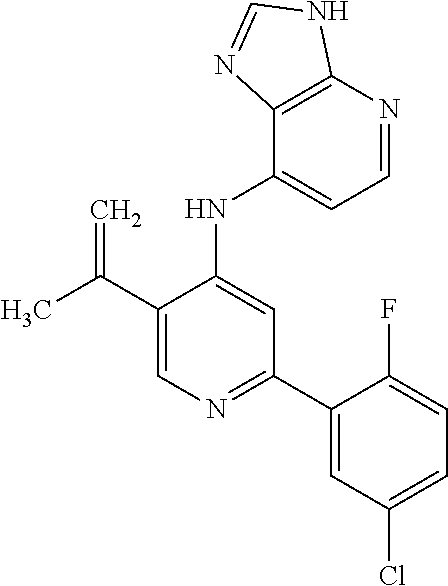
C(C1=CN=C(C2=CC(Cl)=CC=C2F)C=C1NC1=CC=NC2=C1N=CN2)(C)=C
